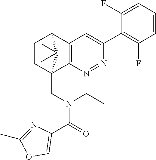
N1=NC2=C(C=C1C1=C(F)C=CC=C1F)C1CCC2(CN(C(=O)C2=COC(C)=N2)CC)C1(C)C
